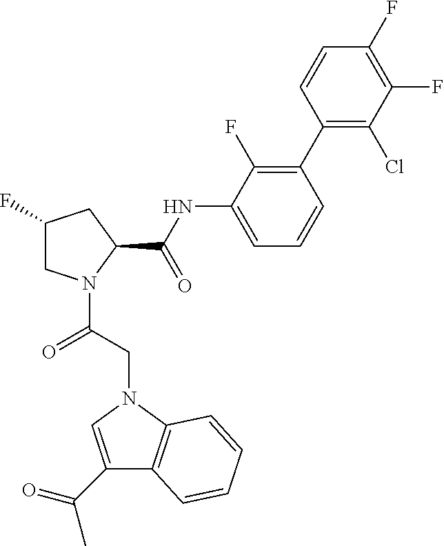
C1(F)CN(C(CN2C3=C(C(C(=O)C)=C2)C=CC=C3)=O)C(C(=O)NC2=CC=CC(C3=C(Cl)C(F)=C(F)C=C3)=C2F)C1
